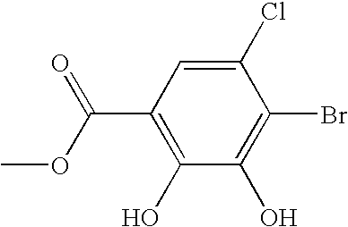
C1(O)=C(Br)C(Cl)=CC(C(OC)=O)=C1O
